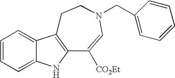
C1=CC=C2C(=C1)C1=C(N2)C([CO2Et])=CN(CC2=CC=CC=C2)CC1
